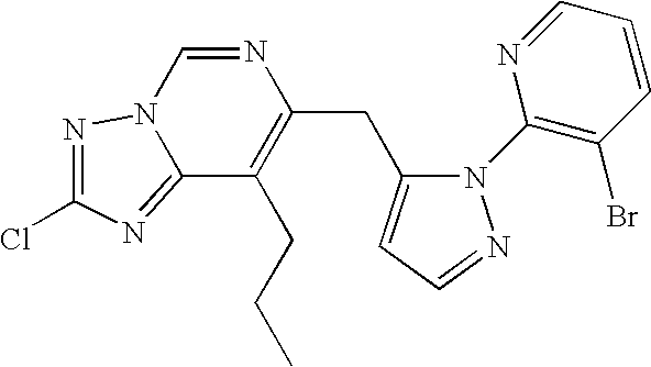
C1(N2C(CC3=C(CCC)C4=NC(Cl)=NN4C=N3)=CC=N2)=C(Br)C=CC=N1
